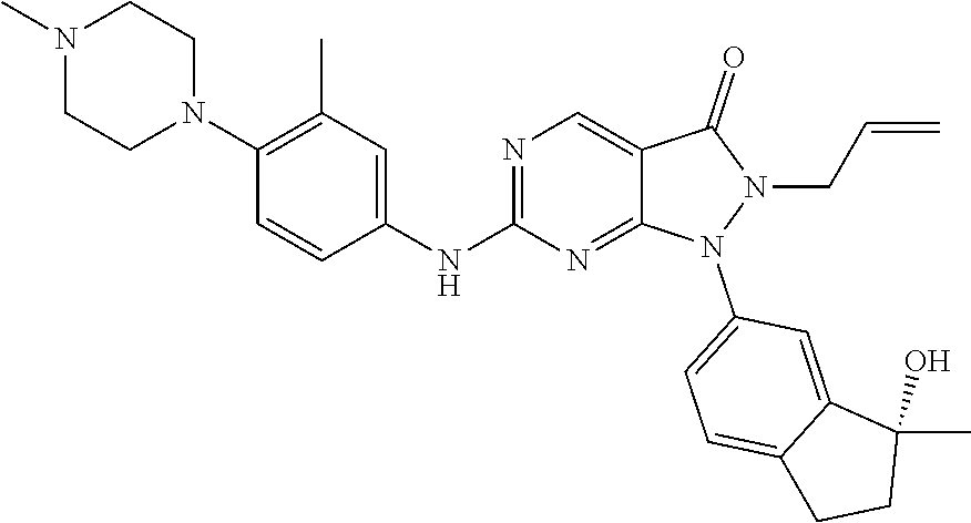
N1(C)CCN(C2=C(C)C=C(NC3=NC=C4C(=N3)N(C3=CC=C5C(=C3)C(C)(O)CC5)N(CC=C)C4=O)C=C2)CC1
